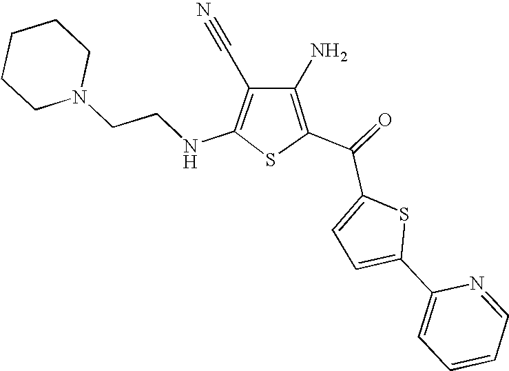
C1CCCN(CCNC2=C(C#N)C(N)=C(C(C3=CC=C(C4=CC=CC=N4)S3)=O)S2)C1
